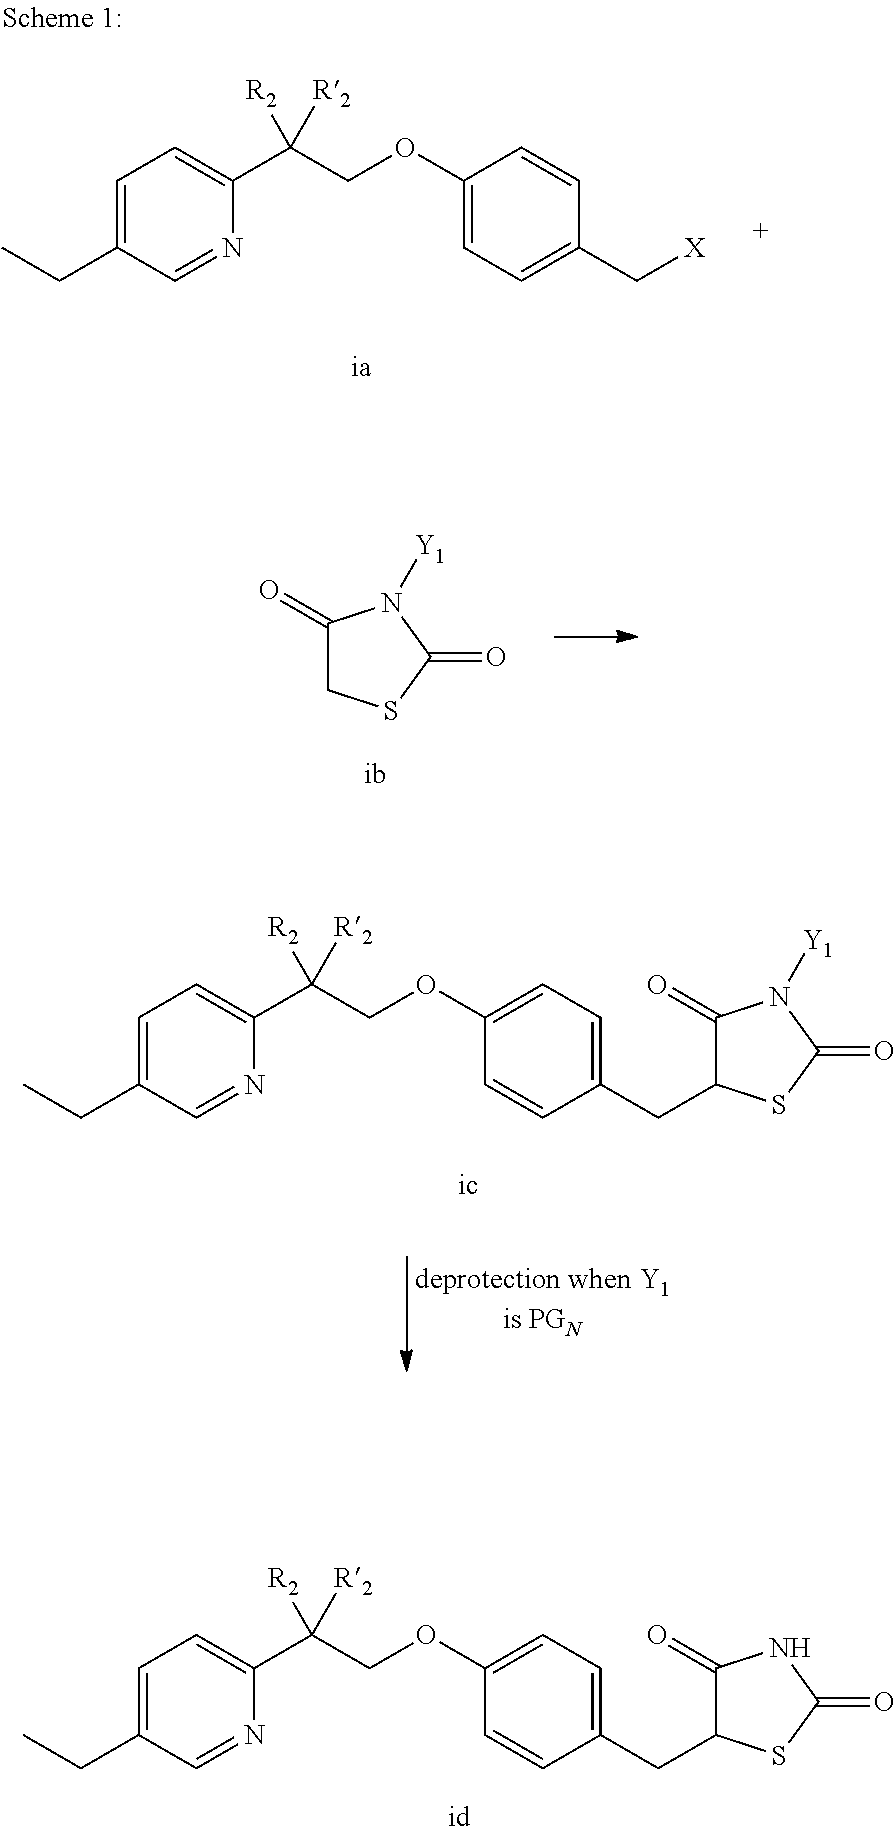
C1=C(CC)C=NC(C(COC2=CC=C(C[X])C=C2)([R2])[R2])=C1.C1(=O)CSC(=O)N1[Y1].C1=C(CC)C=NC(C(COC2=CC=C(CC3C(=O)N([Y1])C(=O)S3)C=C2)([R2])[R2])=C1.C1=C(CC)C=NC(C(COC2=CC=C(CC3C(=O)NC(=O)S3)C=C2)([R2])[R2])=C1
